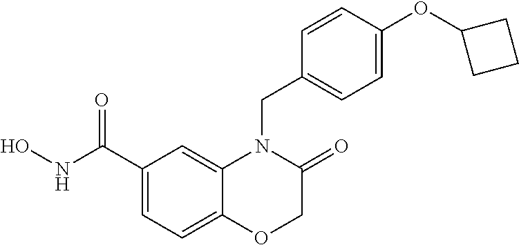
C1(C(NO)=O)=CC=C2C(=C1)N(CC1=CC=C(OC3CCC3)C=C1)C(=O)CO2
